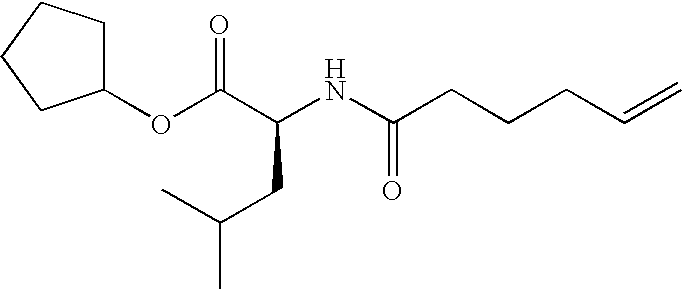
C1(OC(C(NC(CCCC=C)=O)CC(C)C)=O)CCCC1
